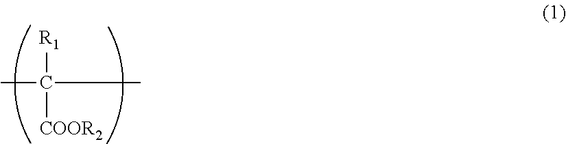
[R1]C([COOR2])(C)C
